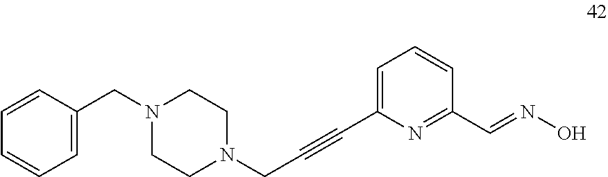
C1=CC(CN2CCN(CC#CC3=CC=CC(C=NO)=N3)CC2)=CC=C1
